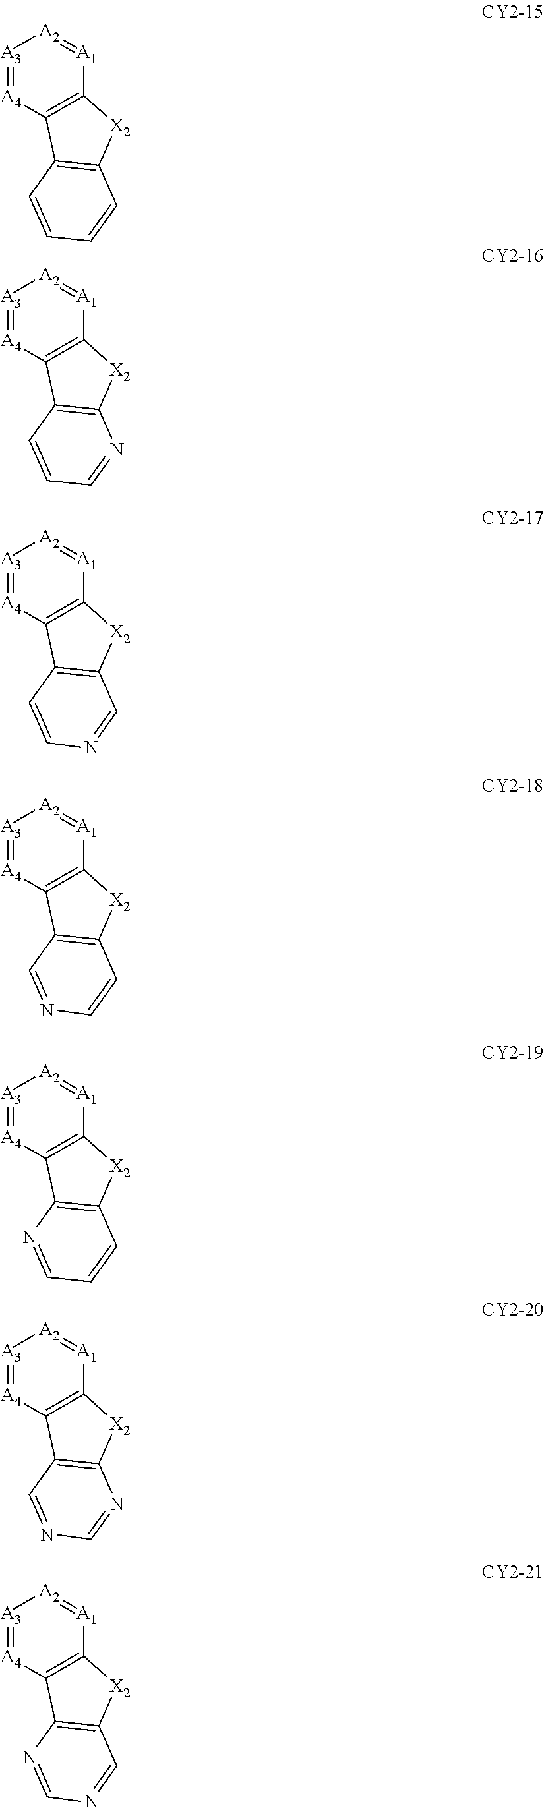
[A3]1=[A4]C2=C([A1]=[A2]1)[X2]C1=C2C=CC=C1.[A3]1=[A4]C2=C([A1]=[A2]1)[X2]C1=C2C=CC=N1.[A3]1=[A4]C2=C([A1]=[A2]1)[X2]C1=C2C=CN=C1.[A3]1=[A4]C2=C([A1]=[A2]1)[X2]C1=C2C=NC=C1.[A3]1=[A4]C2=C([A1]=[A2]1)[X2]C1=C2N=CC=C1.[A3]1=[A4]C2=C([A1]=[A2]1)[X2]C1=C2C=NC=N1.[A3]1=[A4]C2=C([A1]=[A2]1)[X2]C1=C2N=CN=C1
